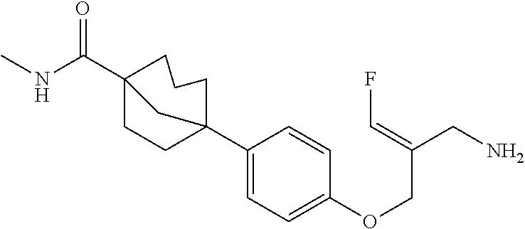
C12(C3=CC=C(OCC(CN)=CF)C=C3)CCCC(C(NC)=O)(CC1)C2
